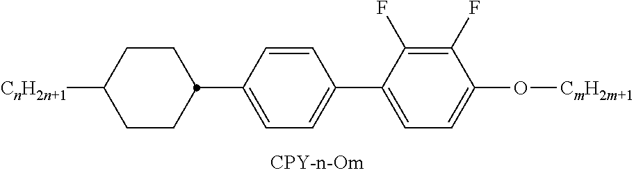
C1(F)=C(F)C(C2=CC=C(C3CCC([CnH2n+1])CC3)C=C2)=CC=C1O[CmH2m+1]
